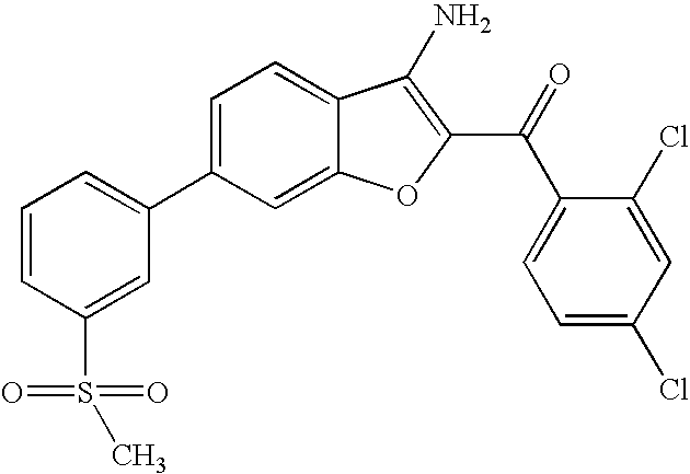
C1=CC(S(C)(=O)=O)=CC(C2=CC=C3C(=C2)OC(C(C2=CC=C(Cl)C=C2Cl)=O)=C3N)=C1
